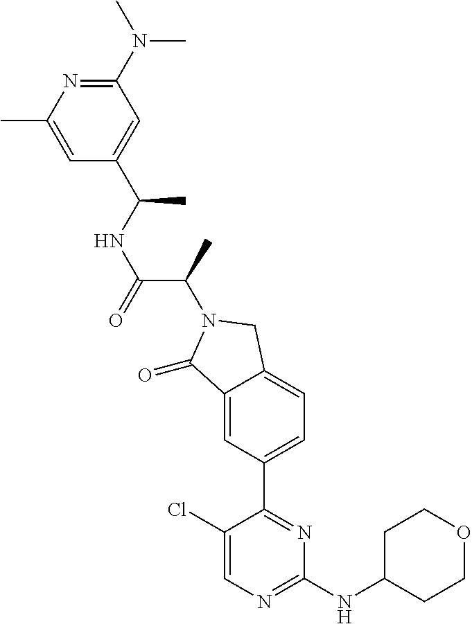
C1(=O)C2=CC(C3=NC(NC4CCOCC4)=NC=C3Cl)=CC=C2CN1C(C(NC(C1=CC(N(C)C)=NC(C)=C1)C)=O)C
